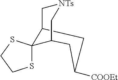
C12CC([COOEt])CC(C[NTs]C1)C21SCCS1
